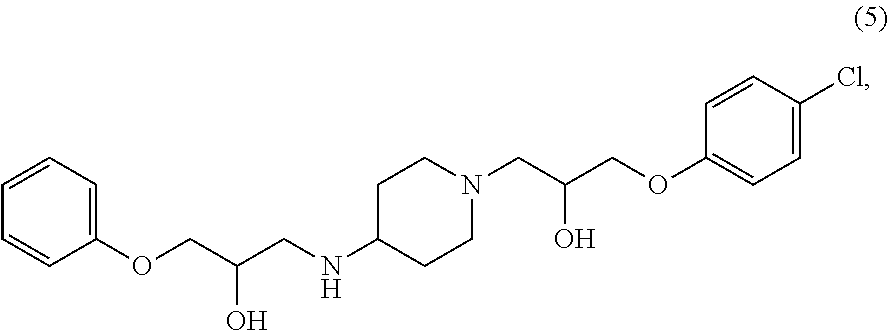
C1=CC(OCC(CNC2CCN(CC(COC3=CC=C(Cl)C=C3)O)CC2)O)=CC=C1
